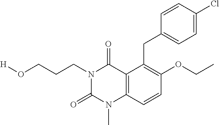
O(CCCN1C(=O)N(C)C2=C(C1=O)C(CC1=CC=C(Cl)C=C1)=C(OCC)C=C2)[H]
